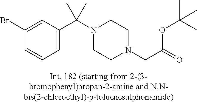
C1(Br)=CC(C(N2CCN(CC(=O)OC(C)(C)C)CC2)(C)C)=CC=C1
